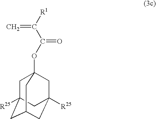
C1C2([R25])CC3CC([R25])(CC1(OC(=O)C([R1])=C)C3)C2
